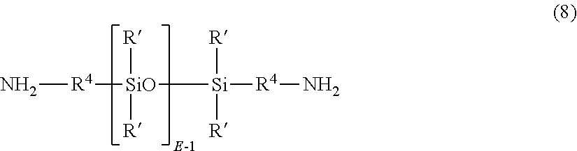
N[R4][SiO]([R])([R])[Si]([R4]N)([R])[R]
